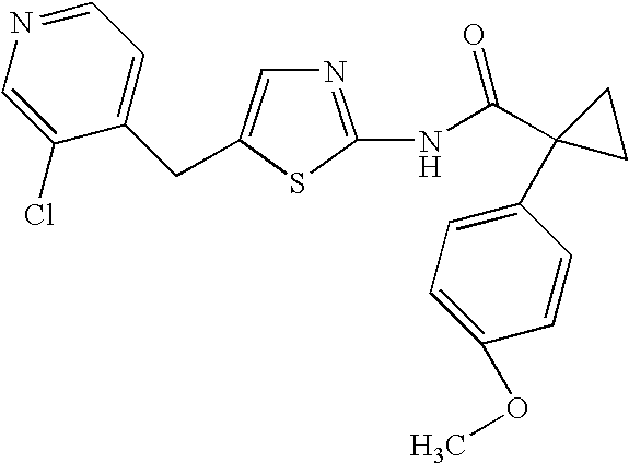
N1=C(NC(C2(C3=CC=C(OC)C=C3)CC2)=O)SC(CC2=CC=NC=C2Cl)=C1
